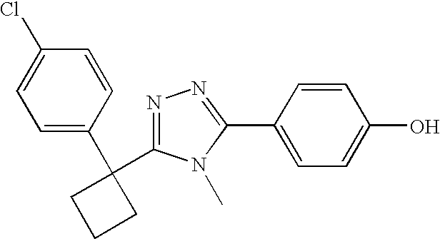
C1=CC(C2(C3=NN=C(C4=CC=C(O)C=C4)N3C)CCC2)=CC=C1Cl
